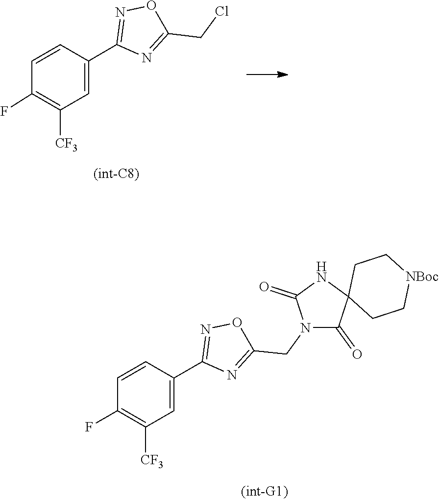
C1=CC(C2=NOC(CN3C(=O)C4(NC3=O)CC[NBoc]CC4)=N2)=CC([CF3])=C1F.C1(C2=CC([CF3])=C(F)C=C2)=NOC(CCl)=N1
